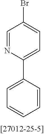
C1=CC(C2=CC=C(Br)C=N2)=CC=C1
